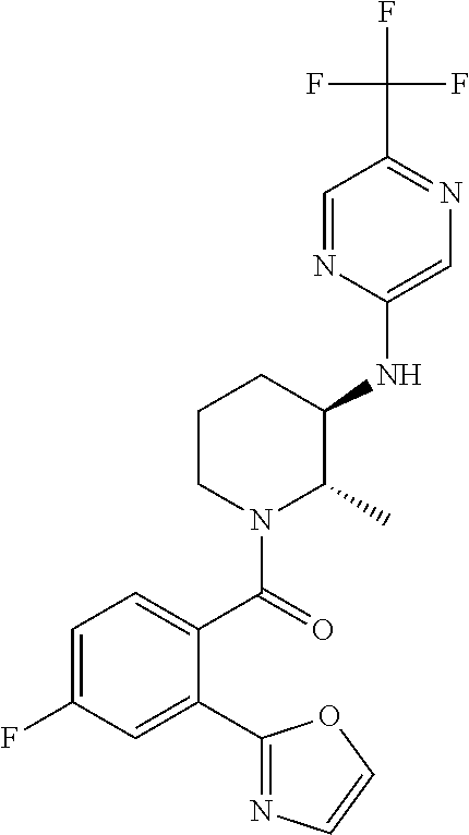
C1(NC2C(C)N(C(=O)C3=CC=C(F)C=C3C3=NC=CO3)CCC2)=CN=C(C(F)(F)F)C=N1
